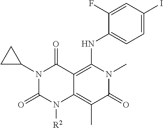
[R2]N1C2=C(C)C(=O)N(C)C(NC3=CC=C(I)C=C3F)=C2C(=O)N(C2CC2)C1=O
